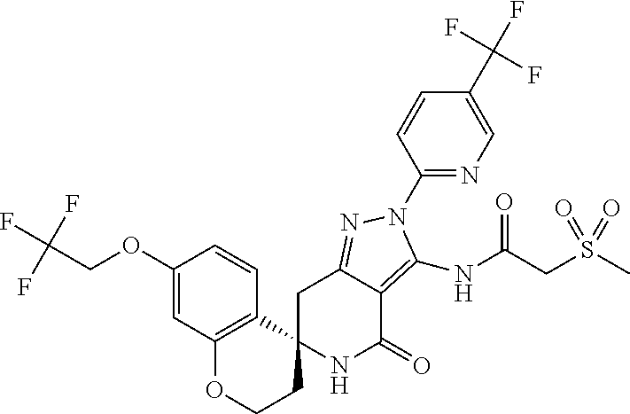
C1C2=NN(C3=NC=C(C(F)(F)F)C=C3)C(NC(CS(C)(=O)=O)=O)=C2C(=O)NC12CCOC1=C2C=CC(OCC(F)(F)F)=C1
